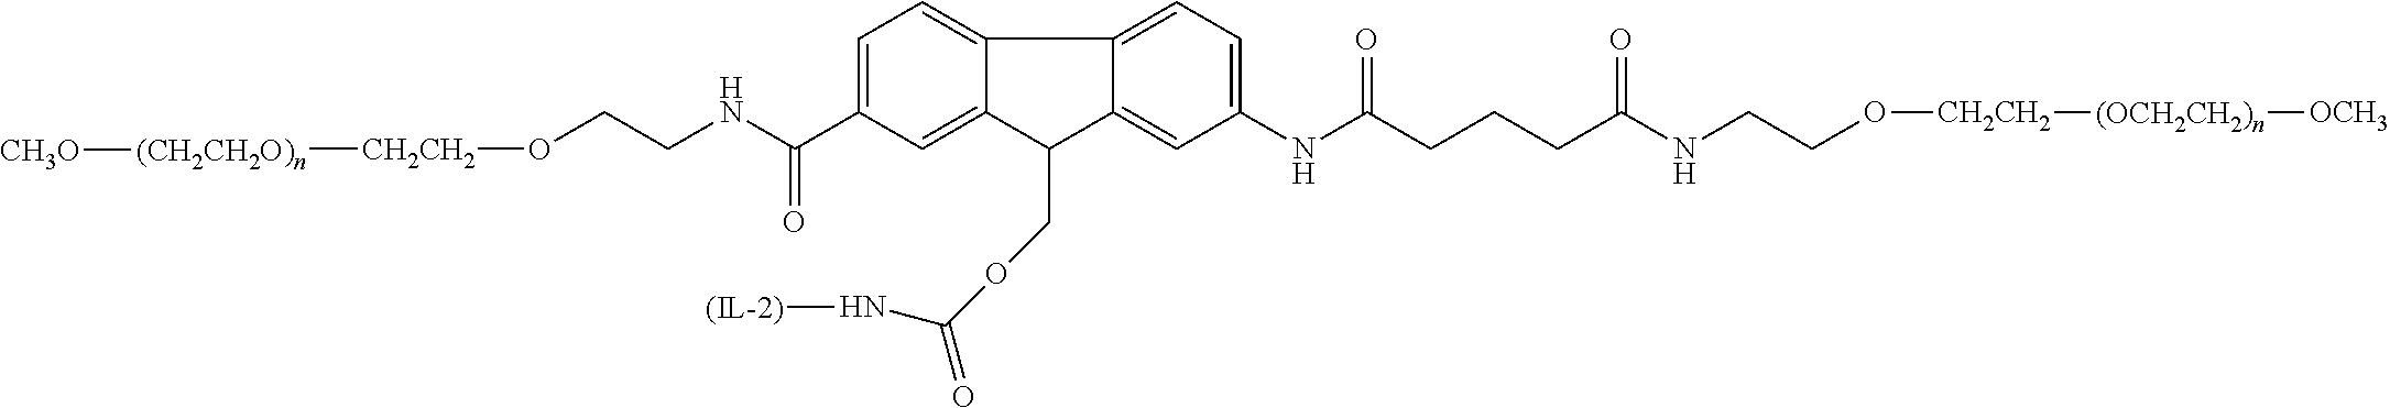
C12=CC=C(C(NCCO[CH2CH2][(CH2CH2O)n][CH3O])=O)C=C1C(COC(N[(IL-2)])=O)C1=CC(NC(CCCC(NCCO[CH2CH2][(OCH2CH2)n][OCH3])=O)=O)=CC=C21
